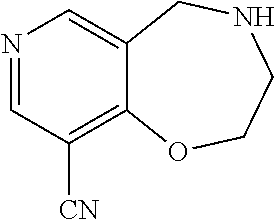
C1COC2=C([CN])C=NC=C2CN1
